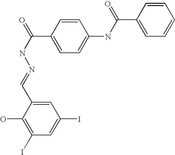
C(C1=CC=C(NC(C2=CC=CC=C2)=O)C=C1)(NN=CC1=CC(I)=CC(I)=C1O)=O
